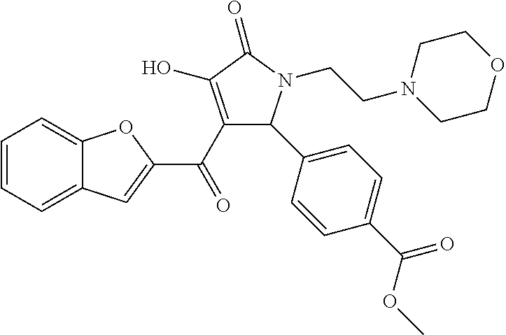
C1=CC=C2C(=C1)OC(C(C1=C(O)C(=O)N(CCN3CCOCC3)C1C1=CC=C(C(=O)OC)C=C1)=O)=C2
